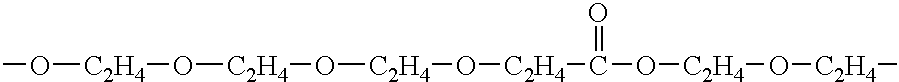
O([C2H4]O[C2H4]O[C2H4]O[C2H4]C(O[C2H4]O[C2H4]C)=O)C
